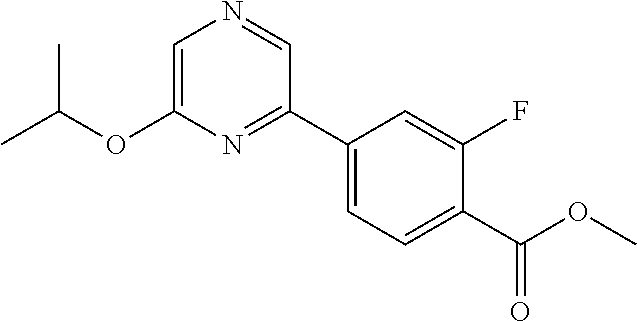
C1=C(OC(C)C)N=C(C2=CC=C(C(OC)=O)C(F)=C2)C=N1
